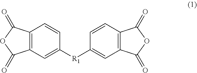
C1([R1]C2=CC3=C(C=C2)C(=O)OC3=O)=CC2=C(C=C1)C(=O)OC2=O
